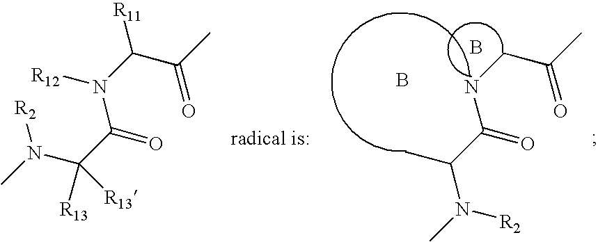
C(C)(CNC(=O)C(C)N(C)[R2])=O.C(C)(C(N(C(=O)C(N(C)[R2])([R13])[R13])[R12])[R11])=O.B.B
